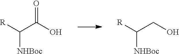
C(C(O)=O)([R])[NHBoc].C(CO)([R])[NHBoc]
